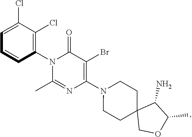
C1(N2C(=O)C(Br)=C(N3CCC4(CC3)COC(C)C4N)N=C2C)=C(Cl)C(Cl)=CC=C1
